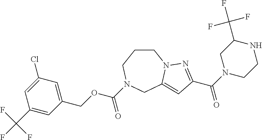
C1CCN(C(OCC2=CC(Cl)=CC(C(F)(F)F)=C2)=O)CC2=CC(C(N3CCNC(C(F)(F)F)C3)=O)=NN12
